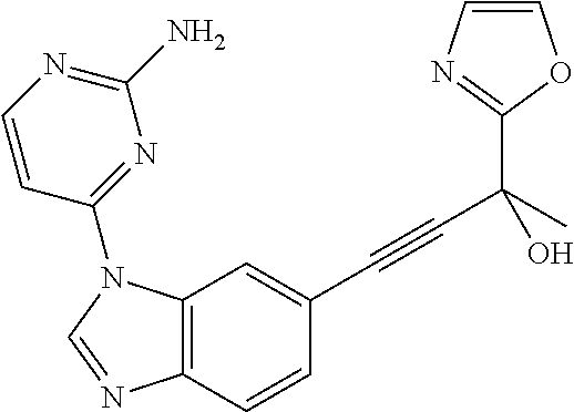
C12=C(C=CC(C#CC(C)(C3=NC=CO3)O)=C1)N=CN2C1=NC(N)=NC=C1
